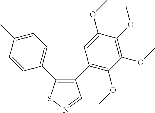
C1=CC(C2=C(C3=C(OC)C(OC)=C(OC)C(OC)=C3)C=NS2)=CC=C1C
